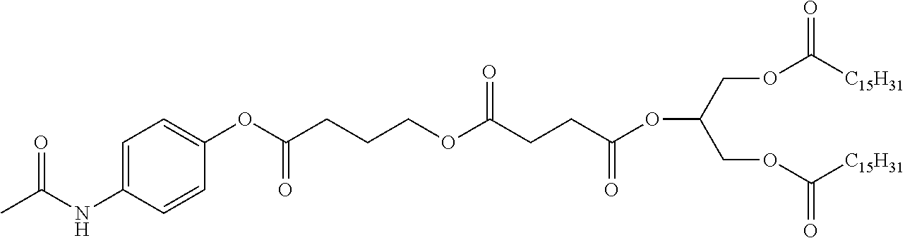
C(CCCOC(CCC(OC(COC(=O)[C15H31])COC(=O)[C15H31])=O)=O)(OC1=CC=C(NC(C)=O)C=C1)=O
